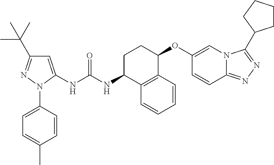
C1=C(NC(NC2C3=C(C(OC4=CN5C(=NN=C5C5CCCC5)C=C4)CC2)C=CC=C3)=O)N(C2=CC=C(C)C=C2)N=C1C(C)(C)C
